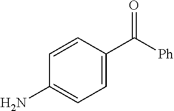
C1=C(C([Ph])=O)C=CC(N)=C1
